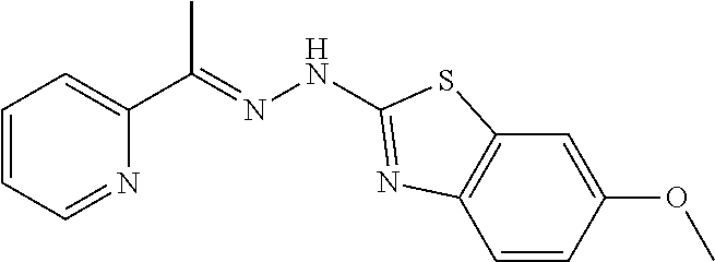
C1=CC=NC(C(=NNC2=NC3=C(C=C(OC)C=C3)S2)C)=C1
